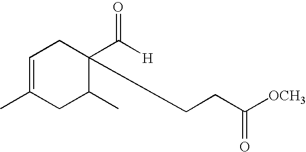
C1=C(C)CC(C)C(C([H])=O)(CCC([OCH3])=O)C1
